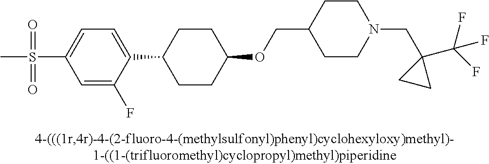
C1(S(=O)(=O)C)=CC=C(C2CCC(OCC3CCN(CC4(C(F)(F)F)CC4)CC3)CC2)C(F)=C1
